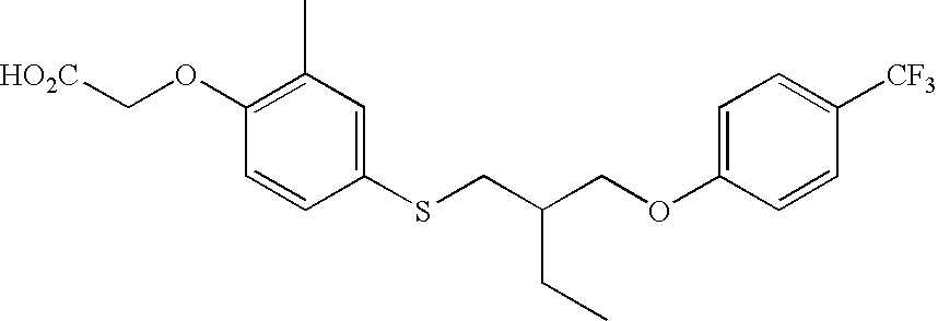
[HO2C]COC1=C(C)C=C(SCC(COC2=CC=C([CF3])C=C2)CC)C=C1
